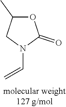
C1(C)OC(=O)N(C=C)C1
